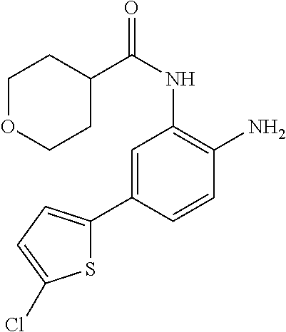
C1=C(C2=CC=C(Cl)S2)C=CC(N)=C1NC(=O)C1CCOCC1
